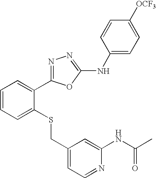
C1(NC2=NN=C(C3=CC=CC=C3SCC3=CC=NC(NC(C)=O)=C3)O2)=CC=C([OCF3])C=C1
